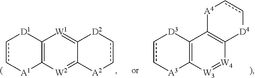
c1c[A3]C2=C([D3]1)C1=C([W4]=[W3]2)[D4]cc[A4]1.c1c[A1]C2=C([D1]1)[W1]=C1C(=[W2]2)[A2]cc[D2]1
